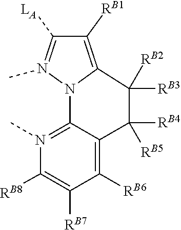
[RB3]C1([RB2])C2=C([RB1])C([LA])=N(C)N2C2=N(C)C([RB8])=C([RB7])C([RB6])=C2C1([RB4])[RB5]
